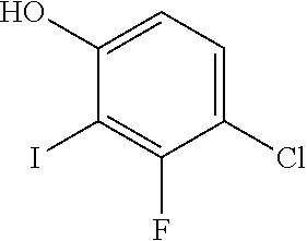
C1(O)=CC=C(Cl)C(F)=C1I
